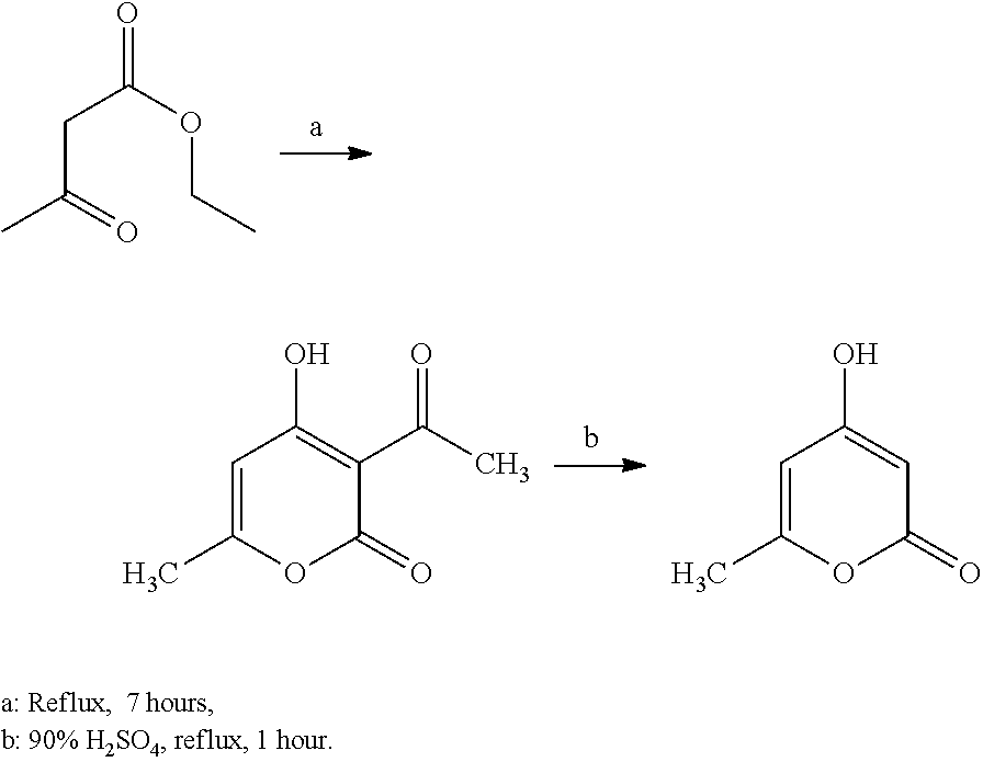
C(C(=O)C)C(OCC)=O.C1=C(C)OC(=O)C(C(C)=O)=C1O.C1=C(C)OC(=O)C=C1O
